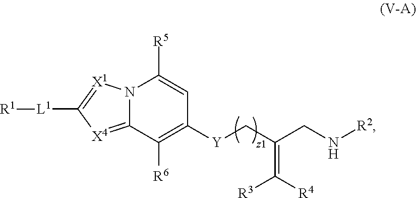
N12C(=[X4]C([L1][R1])=[X1]1)C([R6])=C([Y]CC(CN[R2])=C([R4])[R3])C=C2[R5]
